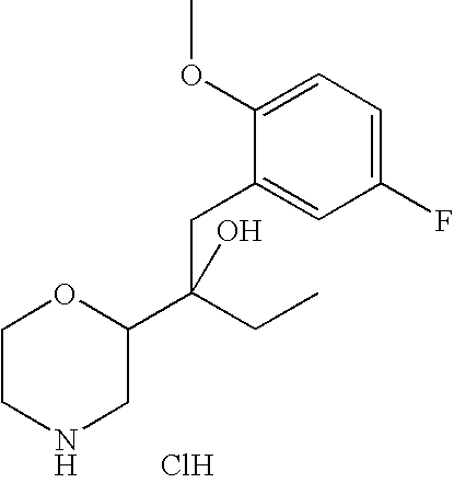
C1CNCC(C(CC2=CC(F)=CC=C2OC)(CC)O)O1.Cl
